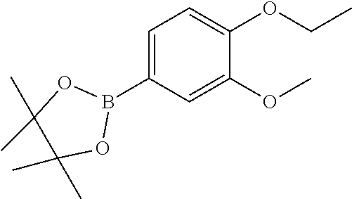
C1=C(B2OC(C)(C)C(C)(C)O2)C=C(OC)C(OCC)=C1
